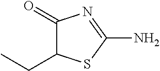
C1(=O)C(CC)SC(N)=N1
